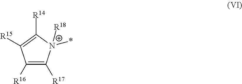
C1([R16])=C([R17])[N+]([R18])(*)C([R14])=C1[R15]
